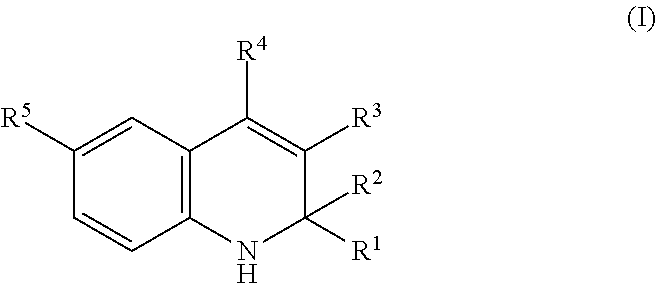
[R5]C1=CC2=C(C=C1)NC([R1])([R2])C([R3])=C2[R4]
